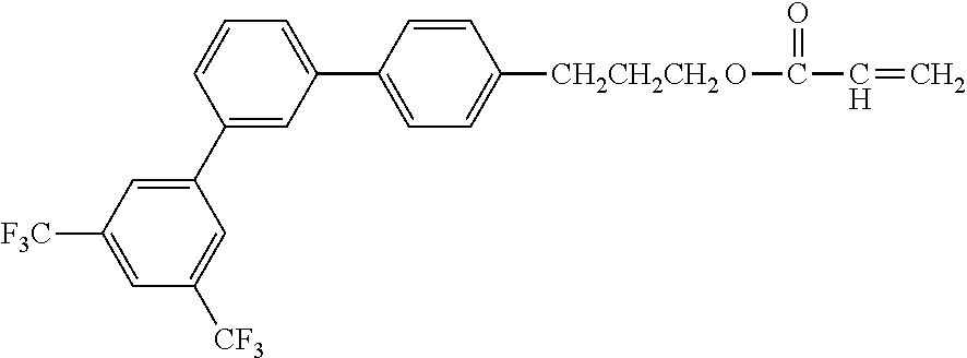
C1(C2=CC=C([CH2CH2CH2]OC(C=C)=O)C=C2)=CC=CC(C2=CC([F3C])=CC([CF3])=C2)=C1
